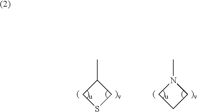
CC1CSC1.CN1CCC1
